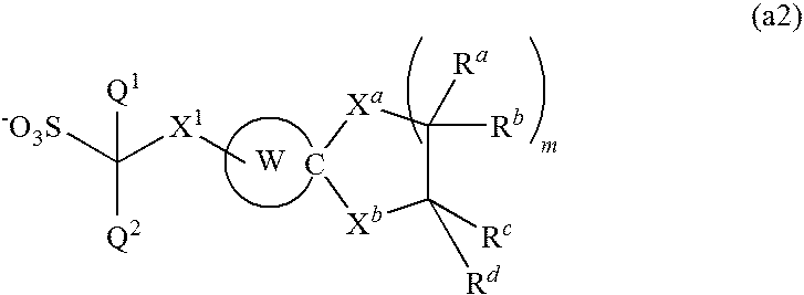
[W].[-O3S]C([Q1])([Q2])[X1]C.C1([Rc])([Rd])C([Rb])([Ra])[Xa]C[Xb]1
